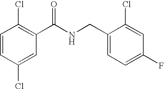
C1=CC(Cl)=CC(C(NCC2=CC=C(F)C=C2Cl)=O)=C1Cl
